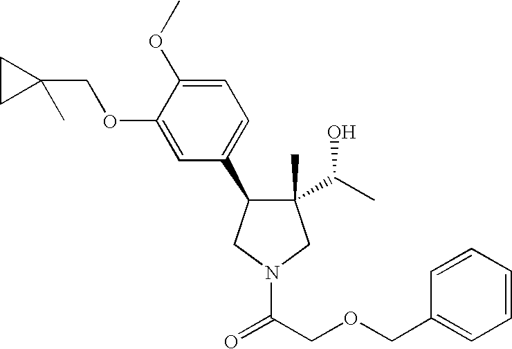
C1(C)(C(C)O)C(C2=CC=C(OC)C(OCC3(C)CC3)=C2)CN(C(=O)COCC2=CC=CC=C2)C1
